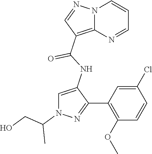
N12C(=C(C(NC3=CN(C(CO)C)N=C3C3=C(OC)C=CC(Cl)=C3)=O)C=N1)N=CC=C2
